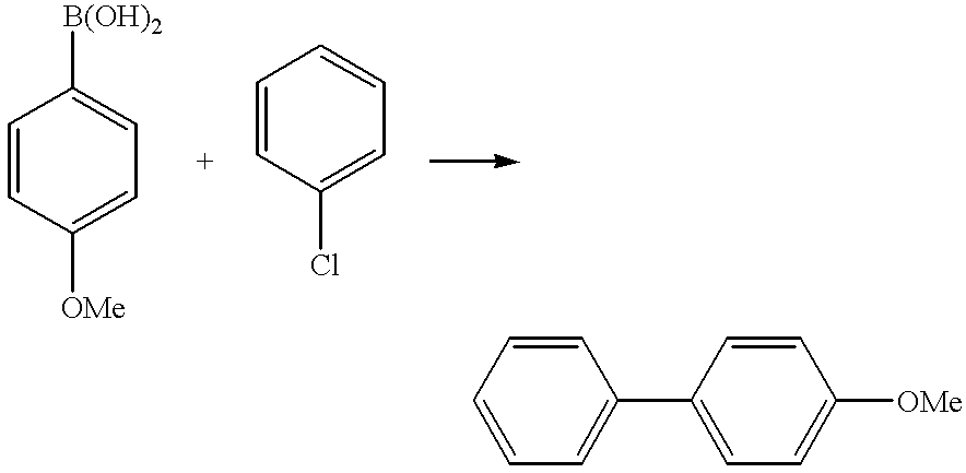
C1=CC([OMe])=CC=C1[B(OH)2].C1=CC(Cl)=CC=C1.C1=CC=C(C2=CC=C([OMe])C=C2)C=C1
